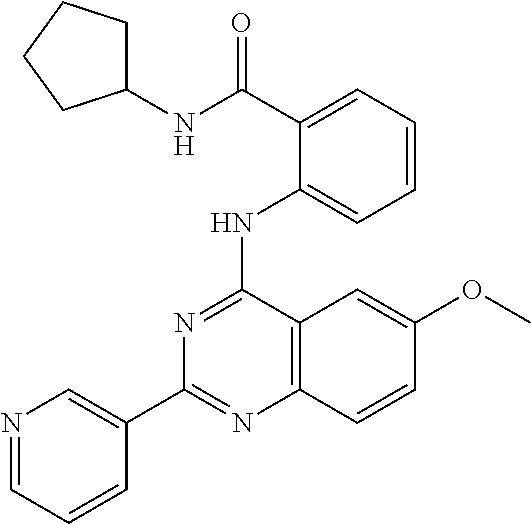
C1(C2=CN=CC=C2)=NC2=C(C(NC3=CC=CC=C3C(NC3CCCC3)=O)=N1)C=C(OC)C=C2
